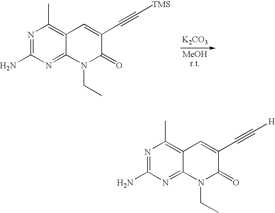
[K2CO3].N1=C(N)N=C2C(=C1C)C=C(C#C[TMS])C(=O)N2CC.N1=C(N)N=C2C(=C1C)C=C(C#C[H])C(=O)N2CC
